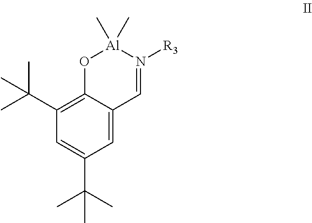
C1(C(C)(C)C)=C2C(=CC(C(C)(C)C)=C1)C=N([R3])[Al](C)(C)O2
